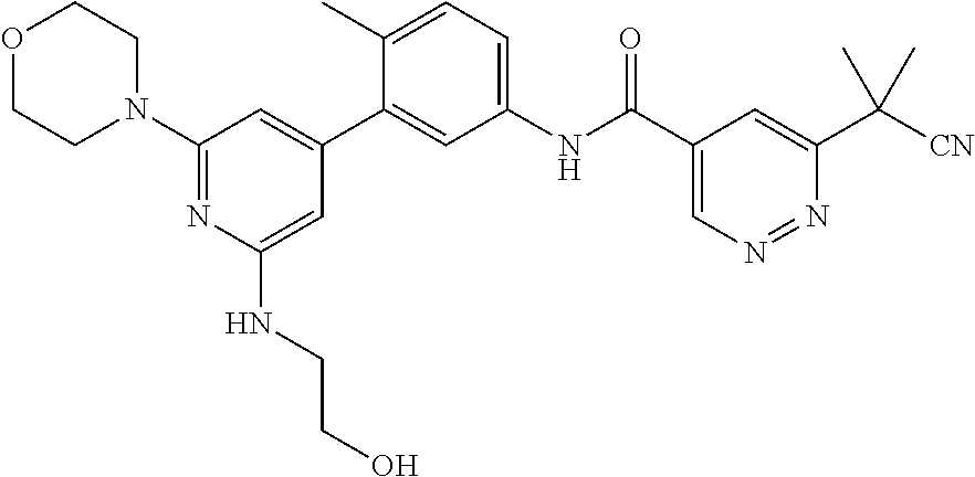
O1CCN(C2=NC(NCCO)=CC(C3=CC(NC(C4=CN=NC(C([CN])(C)C)=C4)=O)=CC=C3C)=C2)CC1
